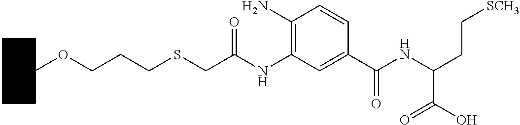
C1CCCC(OCCCSCC(NC2=C(N)C=CC(C(NC(CC[SCH3])C(O)=O)=O)=C2)=O)C1
